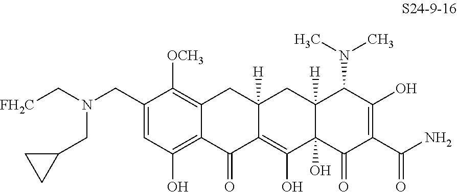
C1(CN(C[FH2C])CC2CC2)=CC(O)=C2C(=C1[OCH3])CC1([H])C(=C(O)C3(O)C([H])(C1)C(N(C)C)C(O)=C(C(N)=O)C3=O)C2=O
